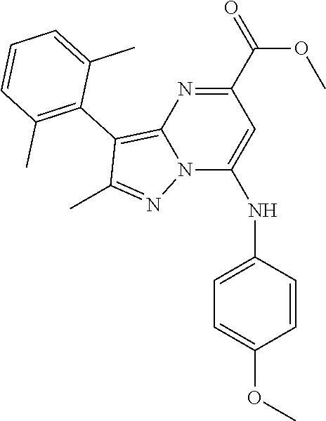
N12C(NC3=CC=C(OC)C=C3)=CC(C(=O)OC)=NC1=C(C1=C(C)C=CC=C1C)C(C)=N2
